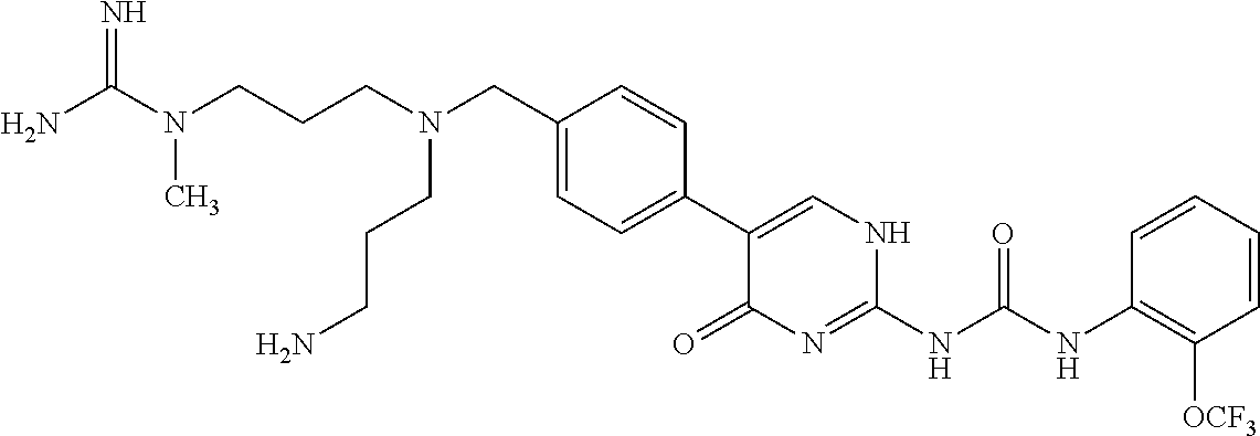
C1(CN(CCCN)CCCN(C(N)=N)C)=CC=C(C2=CNC(NC(NC3=C([OCF3])C=CC=C3)=O)=NC2=O)C=C1
